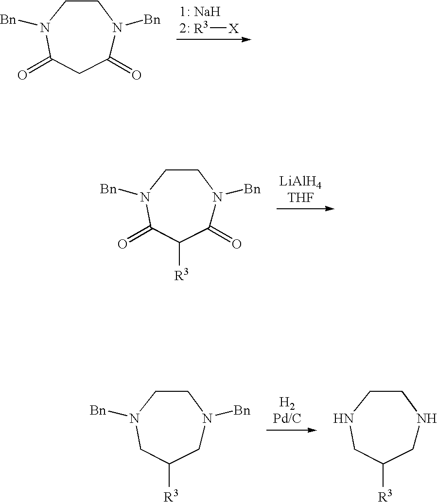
C1(=O)N([Bn])CCN([Bn])C(=O)C1.[R3][X].C1(=O)N([Bn])CCN([Bn])C(=O)C1[R3].C1N([Bn])CCN([Bn])CC1[R3].C1NCCNCC1[R3]
